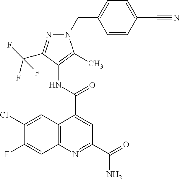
C12=C(N=C(C(N)=O)C=C1C(=O)NC1=C(C)N(CC3=CC=C(C#N)C=C3)N=C1C(F)(F)F)C=C(F)C(Cl)=C2
